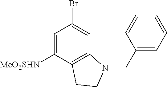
C1=C([MeO2SHN])C2=C(C=C1Br)N(CC1=CC=CC=C1)CC2
